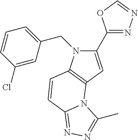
C1(Cl)=CC(CN2C(C3=NN=CO3)=CC3=C2C=CC2=NN=C(C)N32)=CC=C1
